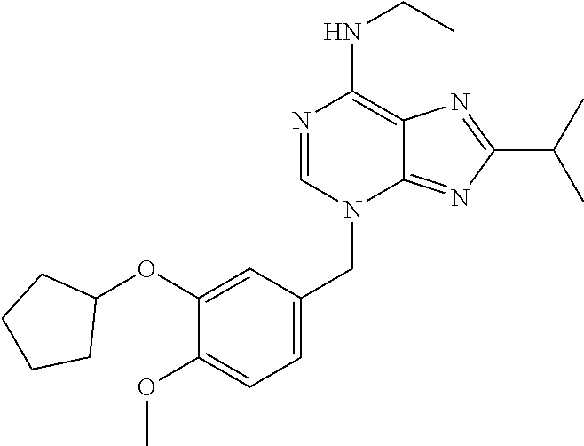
C1=C(CN2C3=NC(C(C)C)=NC3=C(NCC)N=C2)C=C(OC2CCCC2)C(OC)=C1
